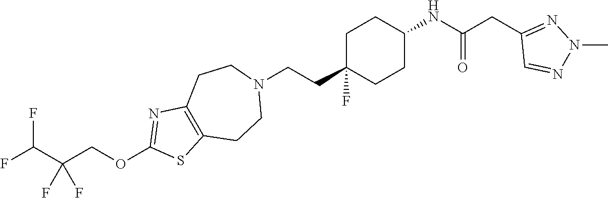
C1C(CCN2CCC3=C(CC2)SC(OCC(C(F)F)(F)F)=N3)(F)CCC(NC(CC2=NN(C)N=C2)=O)C1
